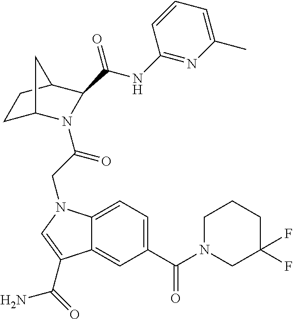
C12=CC=C(C(N3CC(F)(F)CCC3)=O)C=C1C(C(=O)N)=CN2CC(=O)N1C2CCC(C1C(NC1=NC(C)=CC=C1)=O)C2
